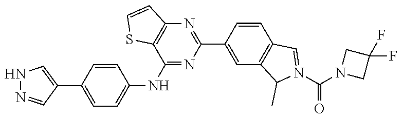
N1=C(C2=CC3=C(C=C2)C=N(C(N2CC(F)(F)C2)=O)C3C)N=C(NC2=CC=C(C3=CNN=C3)C=C2)C2=C1C=CS2
